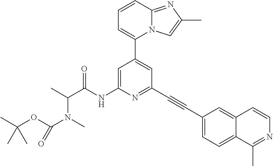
C1(C2=CC(C#CC3=CC=C4C(=C3)C=CN=C4C)=NC(NC(C(C)N(C)C(OC(C)(C)C)=O)=O)=C2)=CC=CC2=NC(C)=CN12
